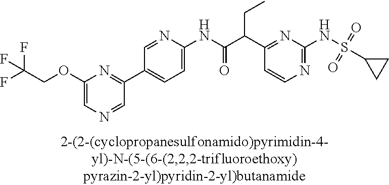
C1(NC(=O)C(C2=NC(NS(C3CC3)(=O)=O)=NC=C2)CC)=CC=C(C2=NC(OCC(F)(F)F)=CN=C2)C=N1
